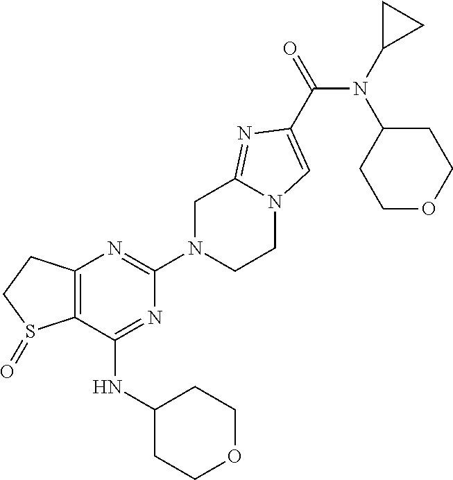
C12=C(C(NC3CCOCC3)=NC(N3CCN4C(=NC(C(=O)N(C5CCOCC5)C5CC5)=C4)C3)=N1)S(=O)CC2
